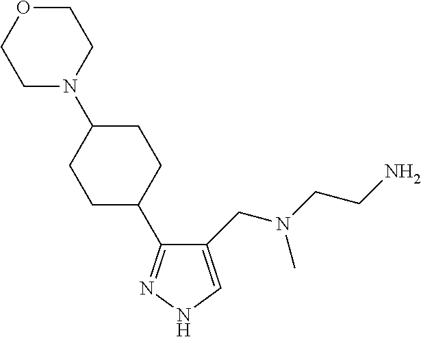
C1(CN(C)CCN)=CNN=C1C1CCC(N2CCOCC2)CC1
